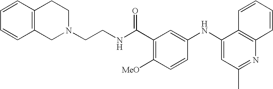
C1=CC2=C(C=C1)CCN(CCNC(C1=C([MeO])C=CC(NC3=CC(C)=NC4=C3C=CC=C4)=C1)=O)C2
